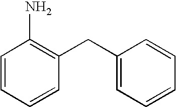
C1=CC=CC(CC2=CC=CC=C2)=C1N
